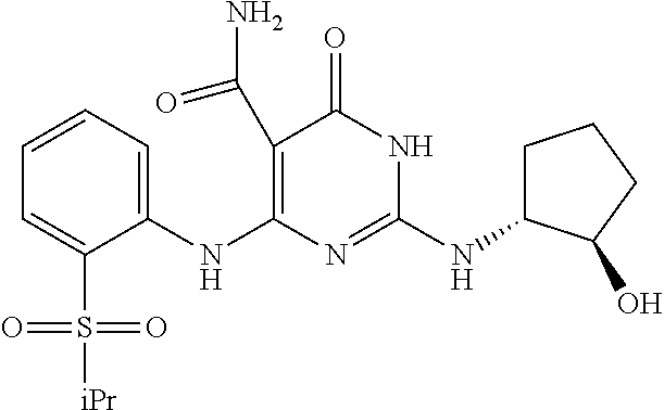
C1(C(N)=O)=C(NC2=CC=CC=C2S([iPr])(=O)=O)N=C(NC2CCCC2O)NC1=O
